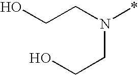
C(CN(CCO)*)O
